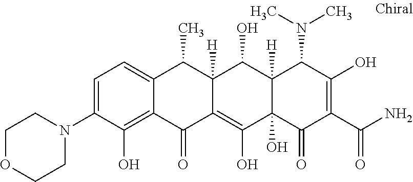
C12([H])C(O)(C(=O)C(C(N)=O)=C(O)C1N(C)C)C(O)=C1C([H])(C2O)C(C)C2=CC=C(N3CCOCC3)C(O)=C2C1=O
